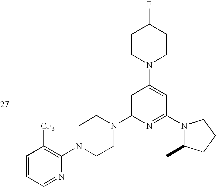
C1=CC=NC(N2CCN(C3=CC(N4CCC(F)CC4)=CC(N4C(C)CCC4)=N3)CC2)=C1[CF3]
